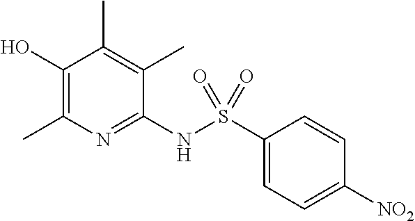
C1(NS(C2=CC=C([NO2])C=C2)(=O)=O)=NC(C)=C(O)C(C)=C1C
